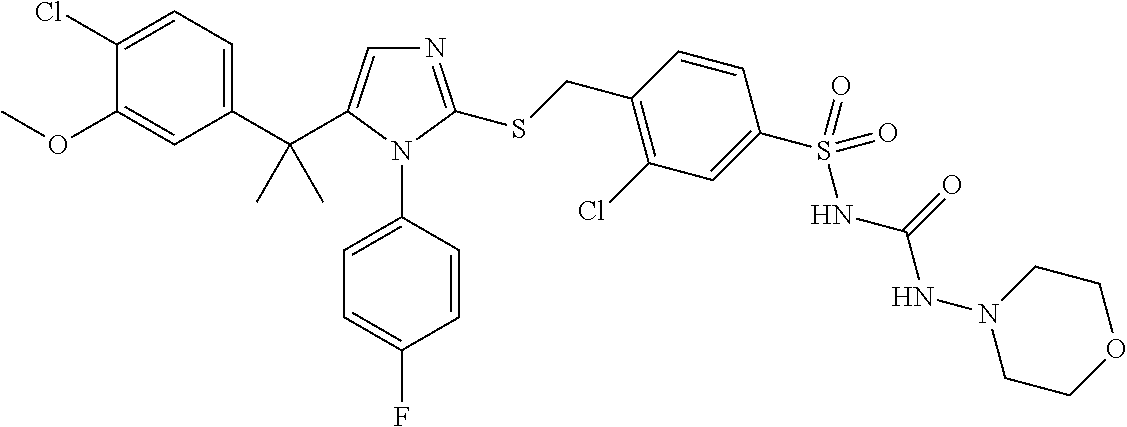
C1(C(C2=CN=C(SCC3=C(Cl)C=C(S(=O)(NC(=O)NN4CCOCC4)=O)C=C3)N2C2=CC=C(F)C=C2)(C)C)=CC=C(Cl)C(OC)=C1
